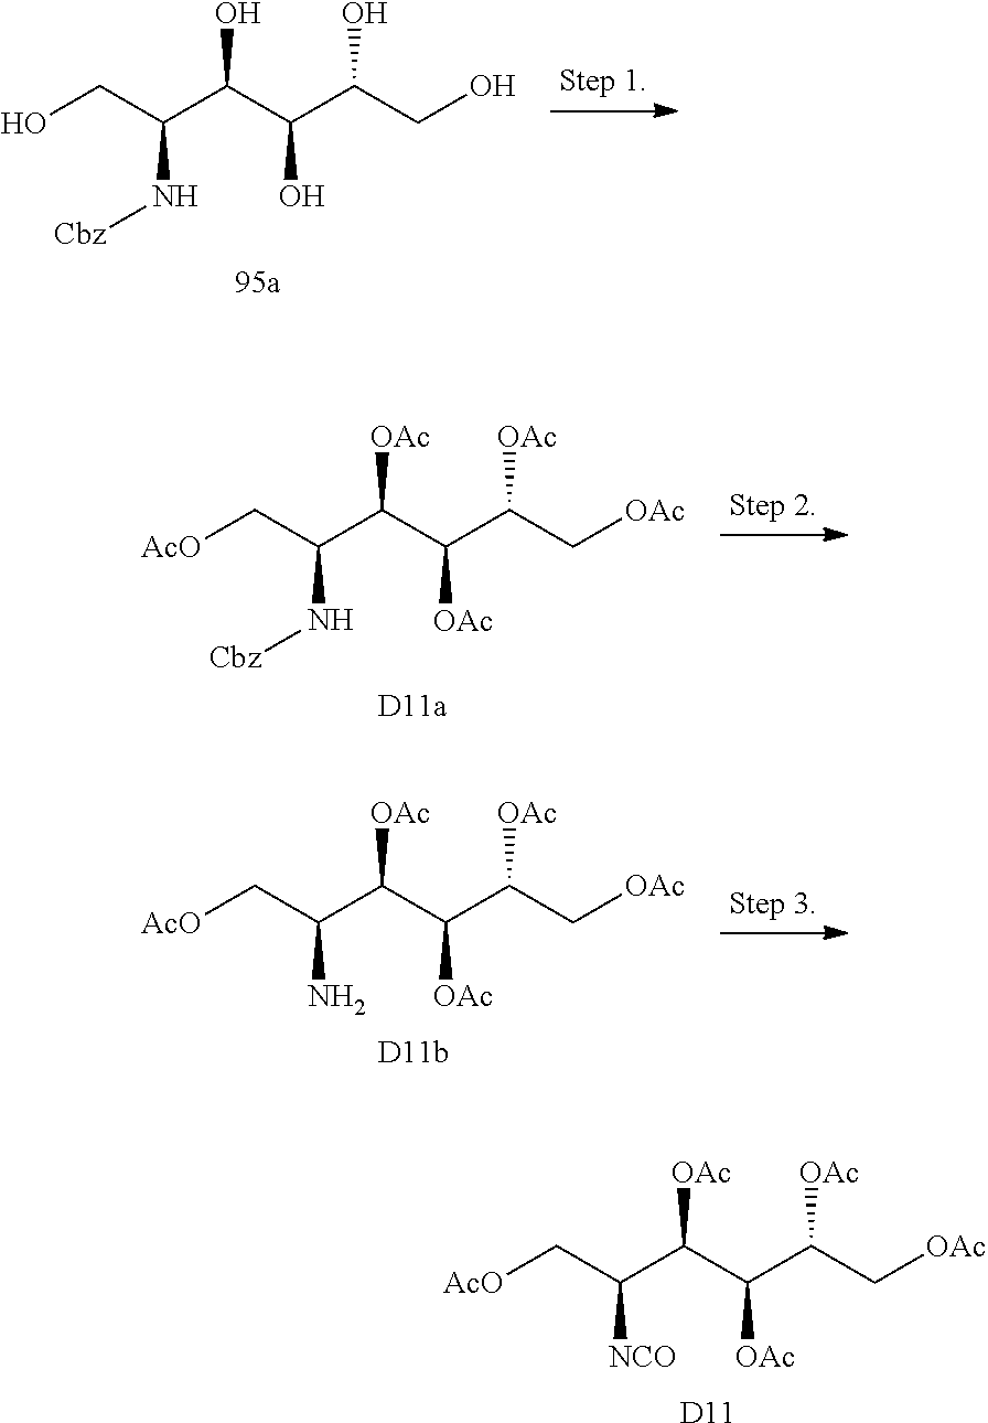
OCC(C(C(C(CO)O)O)O)N[Cbz].[AcO]CC(C(C(C(C[OAc])[OAc])[OAc])[OAc])N[Cbz].[AcO]CC(C(C(C(C[OAc])[OAc])[OAc])[OAc])N.[AcO]CC(C(C(C(C[OAc])[OAc])[OAc])[OAc])[NCO].[D11]
